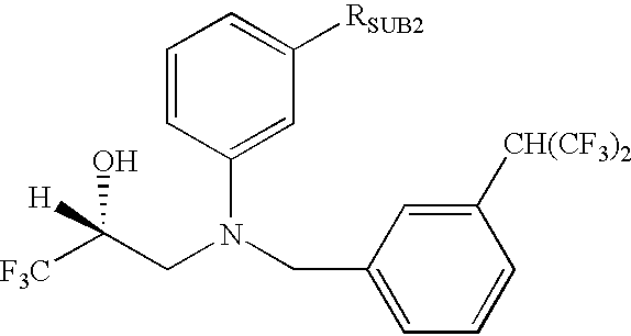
C1(CN(CC([F3C])(O)[H])C2=CC([RSUB2])=CC=C2)=CC=CC([CH(CF3)2])=C1
